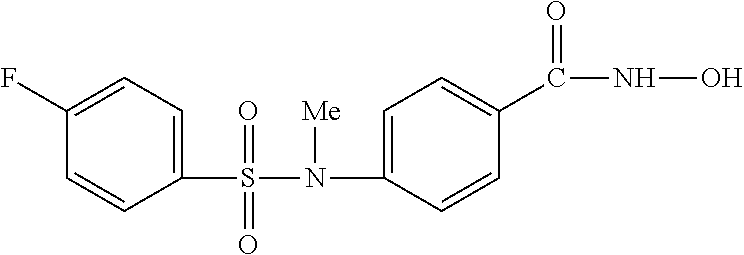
C1(S(N(C2=CC=C(C(NO)=O)C=C2)[Me])(=O)=O)=CC=C(F)C=C1
